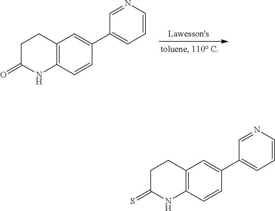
C1C(=O)NC2=C(C1)C=C(C1=CC=CN=C1)C=C2.C1C(=S)NC2=C(C1)C=C(C1=CC=CN=C1)C=C2
